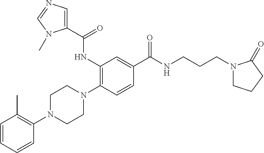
C1=CC=CC(N2CCN(C3=C(NC(C4=CN=CN4C)=O)C=C(C(NCCCN4CCCC4=O)=O)C=C3)CC2)=C1C
